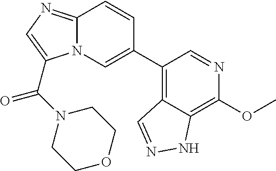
N12C(=NC=C1C(=O)N1CCOCC1)C=CC(C1=C3C(=C(OC)N=C1)NN=C3)=C2
